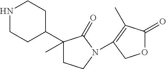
N1CCC(C2(C)CCN(C3=C(C)C(=O)OC3)C2=O)CC1
